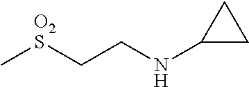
C[O2S]CCNC1CC1
